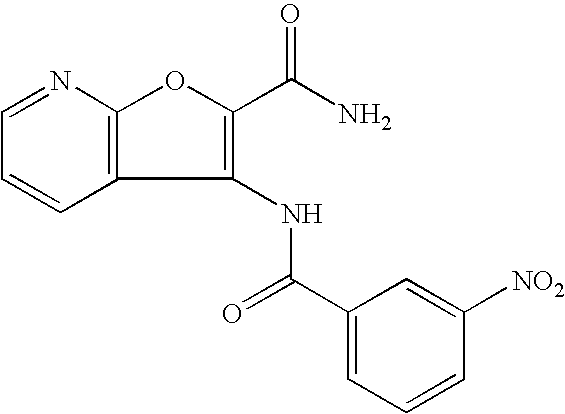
C1=CC=NC2=C1C(NC(C1=CC=CC([NO2])=C1)=O)=C(C(N)=O)O2
